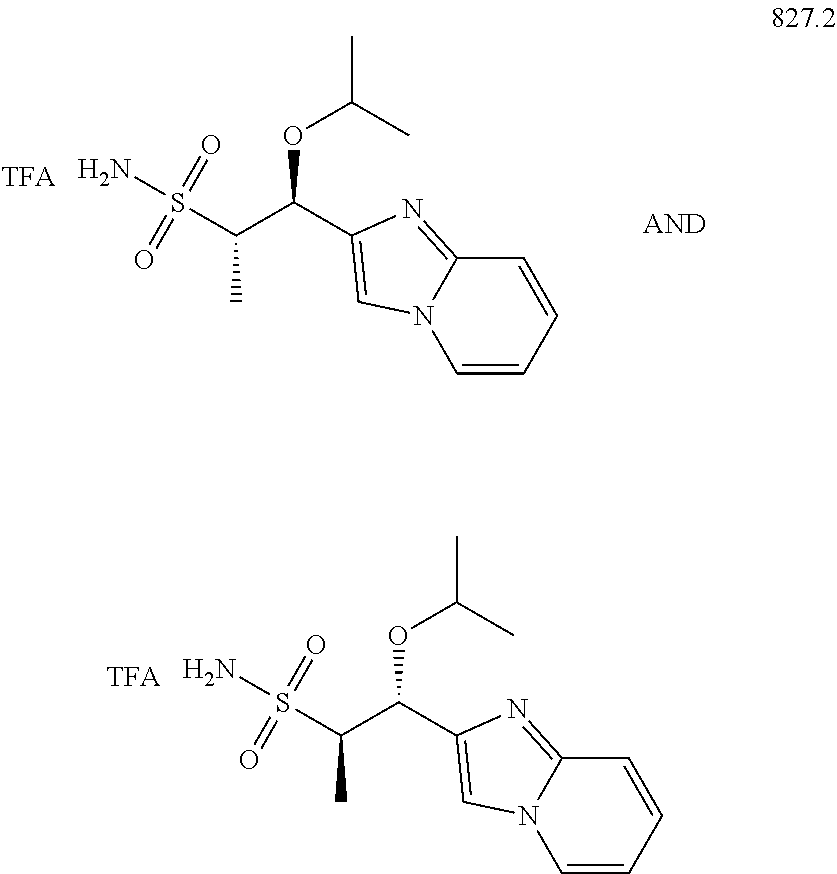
N12C=CC=CC1=NC(C(C(C)S(=O)(=O)N)OC(C)C)=C2.N12C=CC=CC1=NC(C(C(C)S(=O)(=O)N)OC(C)C)=C2
